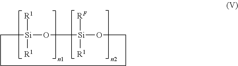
C[Si](O[Si](OC)([RF])[R1])([R1])[R1]
